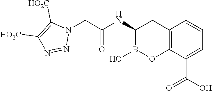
C12=C(C(C(O)=O)=CC=C1)OB(O)C(NC(=O)CN1C([HO2C])=C([HO2C])N=N1)C2
